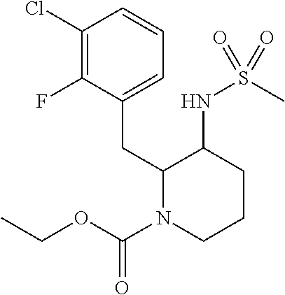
C1(Cl)=C(F)C(CC2N(C(=O)OCC)CCCC2NS(C)(=O)=O)=CC=C1
